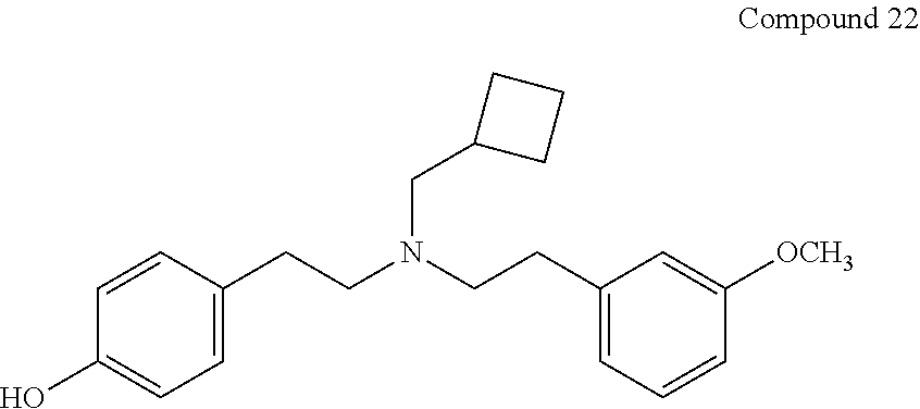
C1=C(CCN(CCC2=CC=CC([OCH3])=C2)CC2CCC2)C=CC(O)=C1
